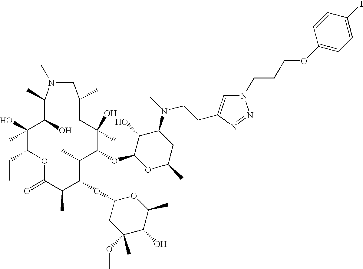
C1(O)(C)C(CC)OC(=O)C(C)C(OC2CC(OC)(C)C(O)C(C)O2)C(C)C(OC2C(O)C(N(CCC3=CN(CCCOC4=CC=C(I)C=C4)N=N3)C)CC(C)O2)C(C)(O)CC(C)CN(C)C(C)C1O
